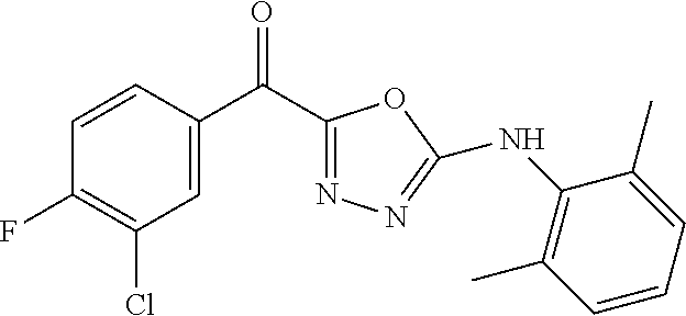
C1=CC(C(=O)C2=NN=C(NC3=C(C)C=CC=C3C)O2)=CC(Cl)=C1F
